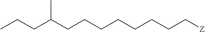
C(CCCCC[Z])CCC(CCC)C
